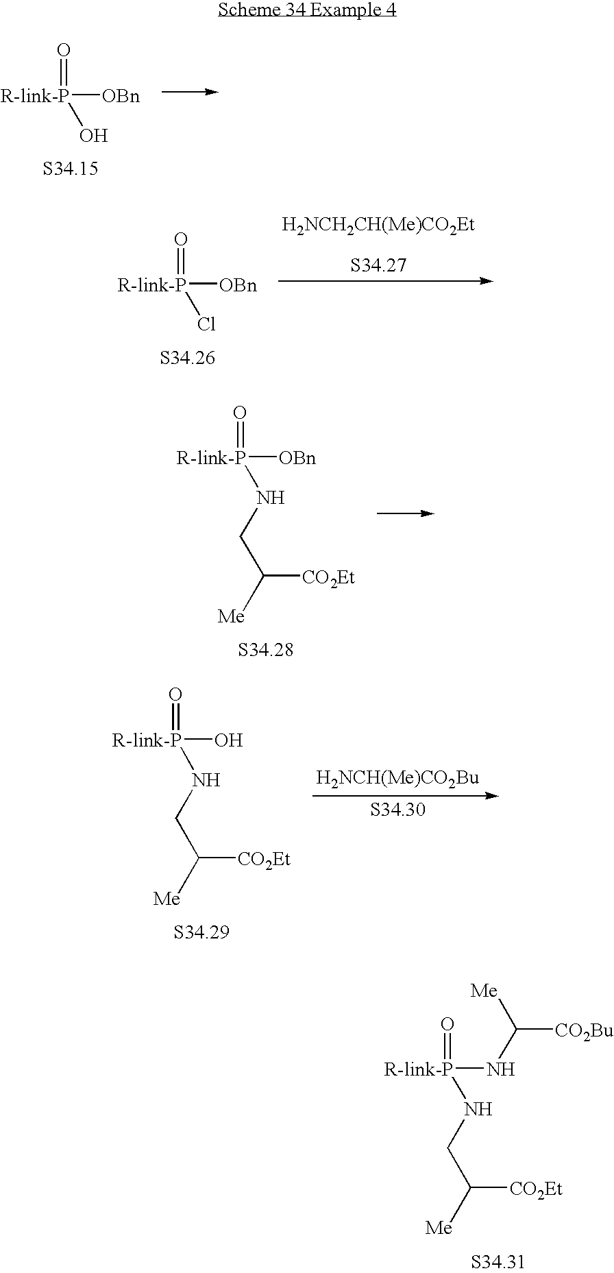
[R-link-P]([OBn])(=O)O.[R-link-P]([OBn])(=O)Cl.[H2NCH2CH(Me)CO2Et].[R-link-P](O)(=O)NCC([Me])[CO2Et].[H2NCH(Me)CO2Bu].[R-link-P](NC([CO2Bu])[Me])(=O)NCC([Me])[CO2Et].[R-link-P]([OBn])(=O)NCC([Me])[CO2Et]
